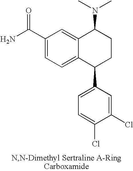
C1(C(N)=O)=CC=C2C(=C1)C(N(C)C)CCC2C1=CC=C(Cl)C(Cl)=C1
